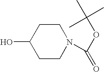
C1C(O)CCN(C(OC(C)(C)C)=O)C1
